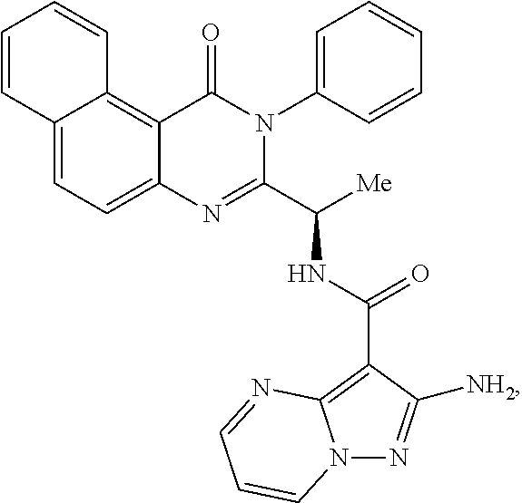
C12=C3C(=CC=C1C=CC=C2)N=C(C([Me])NC(C1=C2N(N=C1[NH2])C=CC=N2)=O)N(C1=CC=CC=C1)C3=O
